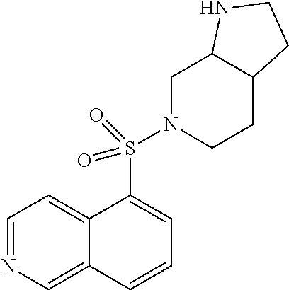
C1=NC=C2C(=C1)C(S(=O)(=O)N1CC3C(CC1)CCN3)=CC=C2
